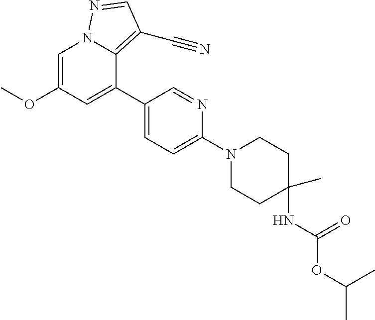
O(C1=CN2C(=C(C#N)C=N2)C(C2=CC=C(N3CCC(C)(NC(OC(C)C)=O)CC3)N=C2)=C1)C
